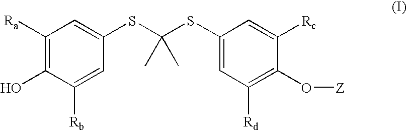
C1([Ra])=C(O)C([Rb])=CC(SC(SC2=CC([Rd])=C(O[Z])C([Rc])=C2)(C)C)=C1
